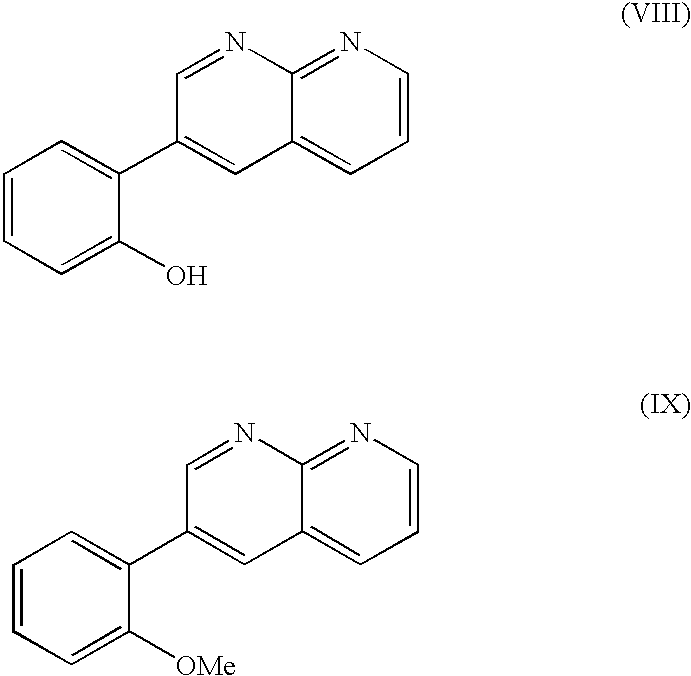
C12=NC=CC=C1C=C(C1=CC=CC=C1O)C=N2.C12=NC=CC=C1C=C(C1=CC=CC=C1[OMe])C=N2
